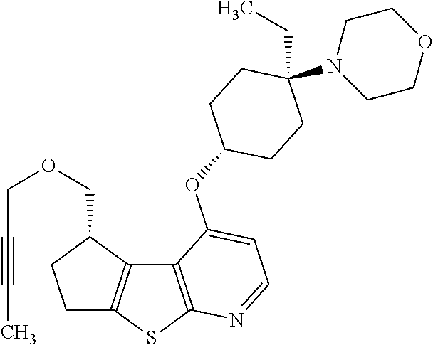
C12=C(SC3=C1C(COCC#CC)CC3)N=CC=C2OC1CCC(CC)(N2CCOCC2)CC1
